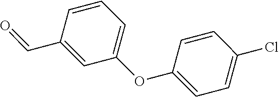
C1(OC2=CC=C(Cl)C=C2)=CC=CC(C=O)=C1
